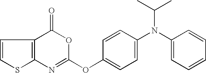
C1=CC2=C(N=C(OC3=CC=C(N(C4=CC=CC=C4)C(C)C)C=C3)OC2=O)S1
